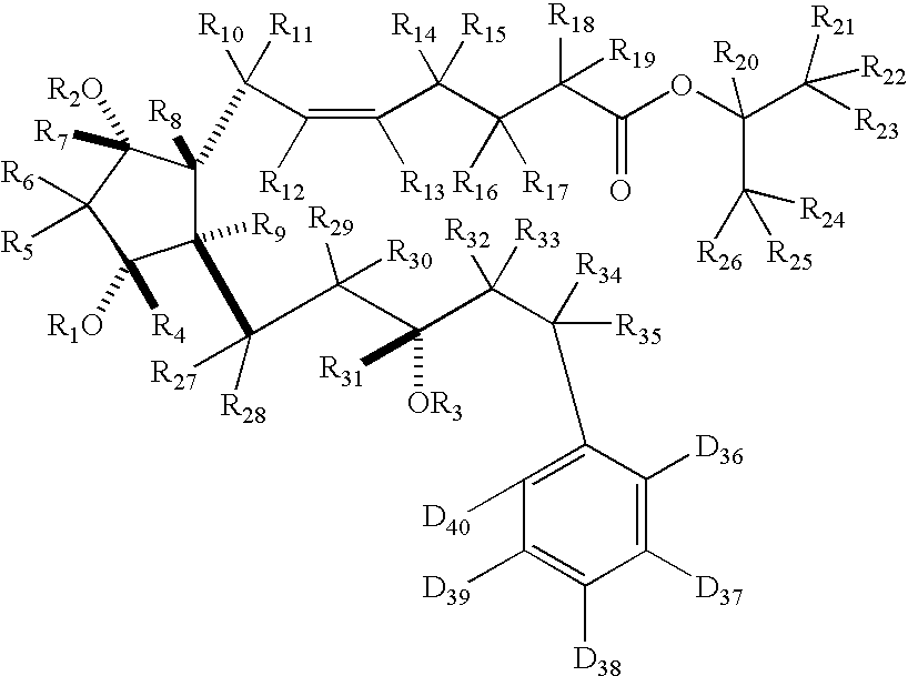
C1(C(C(C(C(C([R35])([R34])C2=C([D40])C([D39])=C([D38])C([D37])=C2[D36])([R32])[R33])([OR3])[R31])([R29])[R30])([R28])[R27])([R9])C([R8])(C([R10])([R11])C(=C([R13])C(C(C(C(OC(C([R23])([R21])[R22])(C([R24])([R26])[R25])[R20])=O)([R18])[R19])([R16])[R17])([R14])[R15])[R12])C([R2O])([R7])C([R6])([R5])C1([R1O])[R4]
